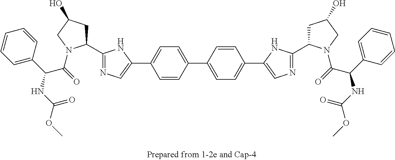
C1=C(C(C(=O)N2C(C3=NC=C(C4=CC=C(C5=CC=C(C6=CN=C(C7CC(O)CN7C(=O)C(C7=CC=CC=C7)NC(OC)=O)N6)C=C5)C=C4)N3)CC(O)C2)NC(OC)=O)C=CC=C1
